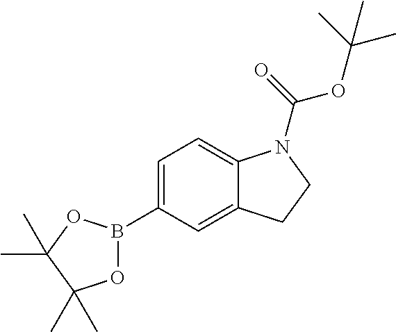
C1=C(B2OC(C)(C)C(C)(C)O2)C=C2C(=C1)N(C(=O)OC(C)(C)C)CC2
